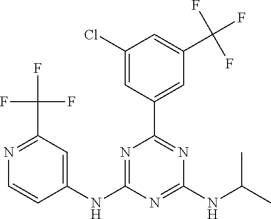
C1(Cl)=CC(C2=NC(NC(C)C)=NC(NC3=CC(C(F)(F)F)=NC=C3)=N2)=CC(C(F)(F)F)=C1
